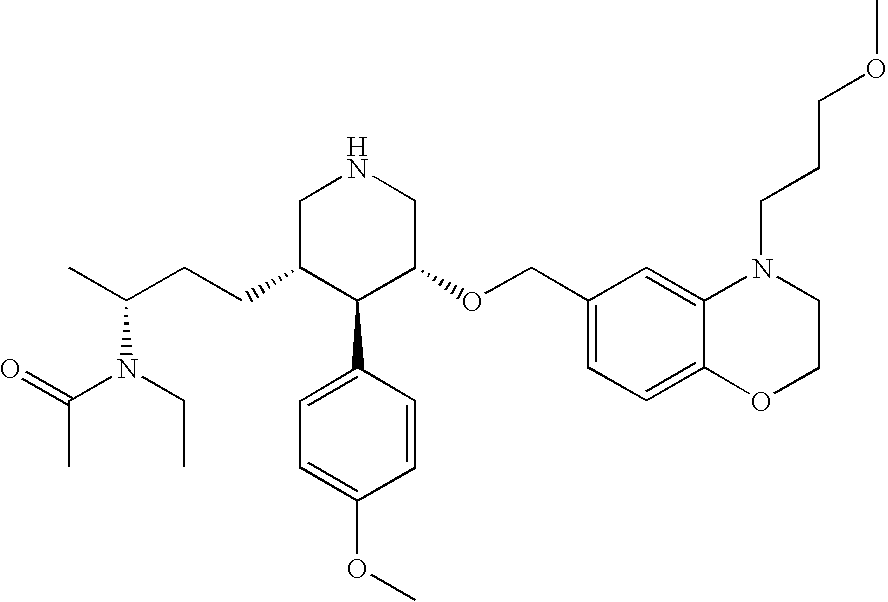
C(C1C(C2=CC=C(OC)C=C2)C(OCC2=CC=C3C(=C2)N(CCCOC)CCO3)CNC1)CC(N(CC)C(=O)C)C
